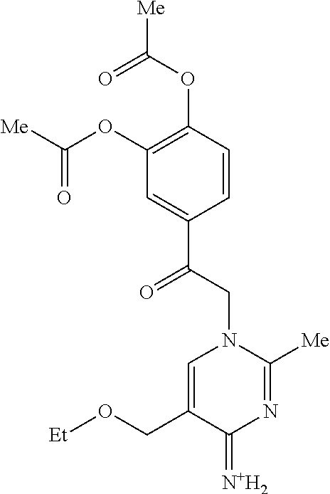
C1(OC([Me])=O)=C(OC(=O)[Me])C=CC(C(CN2C([Me])=NC(=[N+H2])C(CO[Et])=C2)=O)=C1
